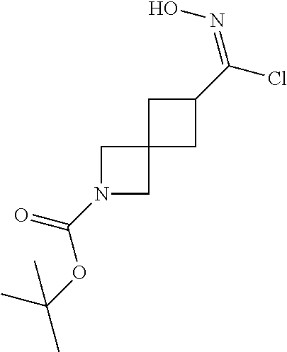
C12(CC(C(Cl)=NO)C1)CN(C(OC(C)(C)C)=O)C2
